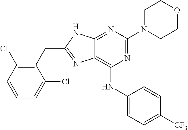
C1(CC2=NC3=C(NC4=CC=C([CF3])C=C4)N=C(N4CCOCC4)N=C3N2)=C(Cl)C=CC=C1Cl
